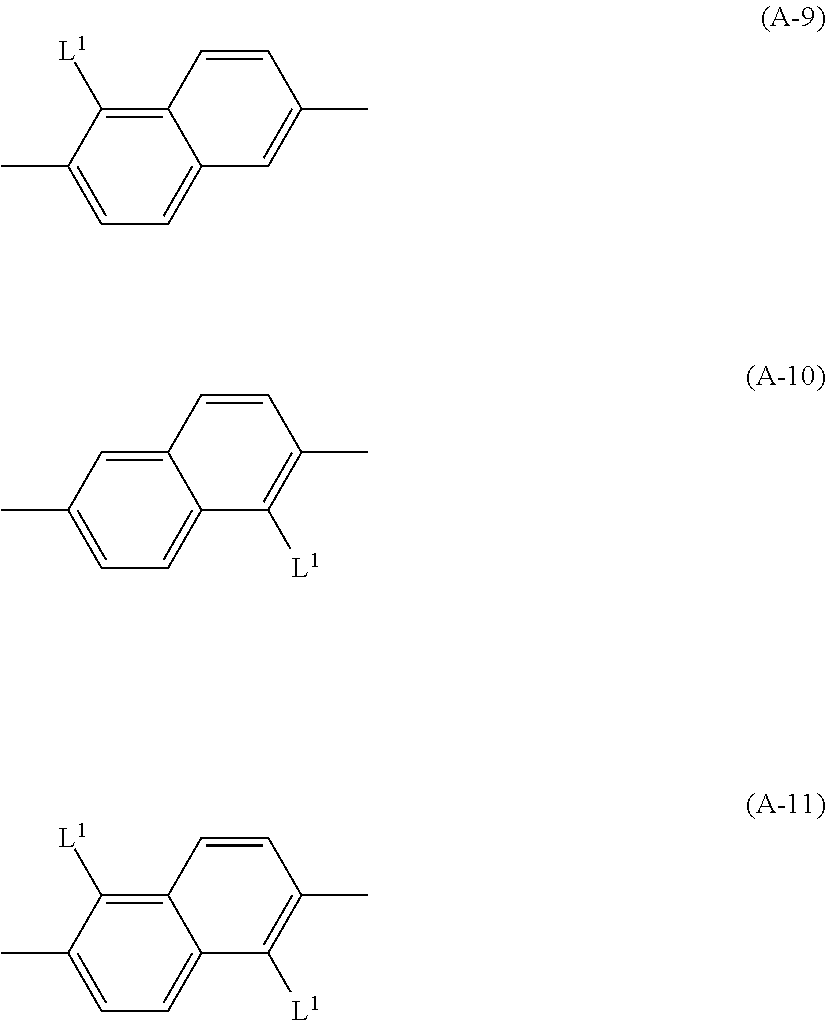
C12=C([L1])C(C)=CC=C1C=C(C)C=C2.C12=CC(C)=CC=C1C([L1])=C(C)C=C2.C12=C([L1])C(C)=CC=C1C([L1])=C(C)C=C2
